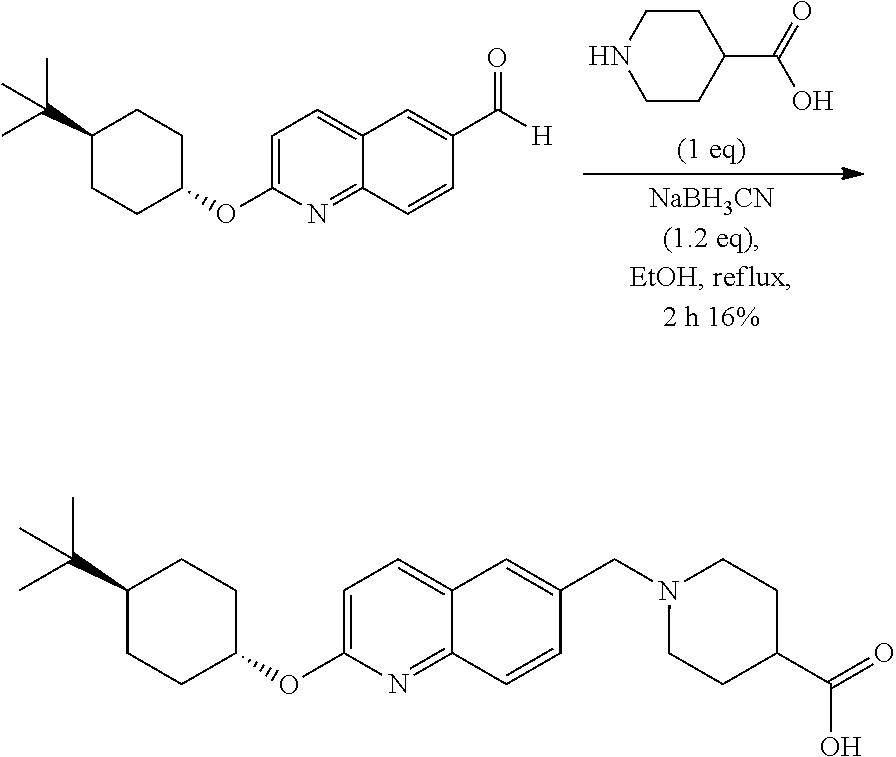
C1CNCCC1C(=O)O.C1=C(OC2CCC(C(C)(C)C)CC2)N=C2C(=C1)C=C(C(=O)[H])C=C2.C1=C(OC2CCC(C(C)(C)C)CC2)N=C2C(=C1)C=C(CN1CCC(C(=O)O)CC1)C=C2
